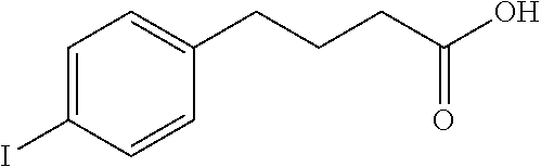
C1=C(I)C=CC(CCCC(O)=O)=C1
